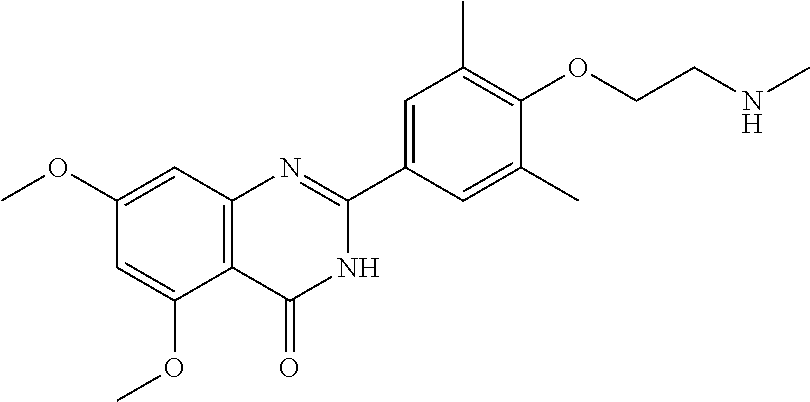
C1(OC)=CC2=C(C(OC)=C1)C(=O)NC(C1=CC(C)=C(OCCNC)C(C)=C1)=N2
